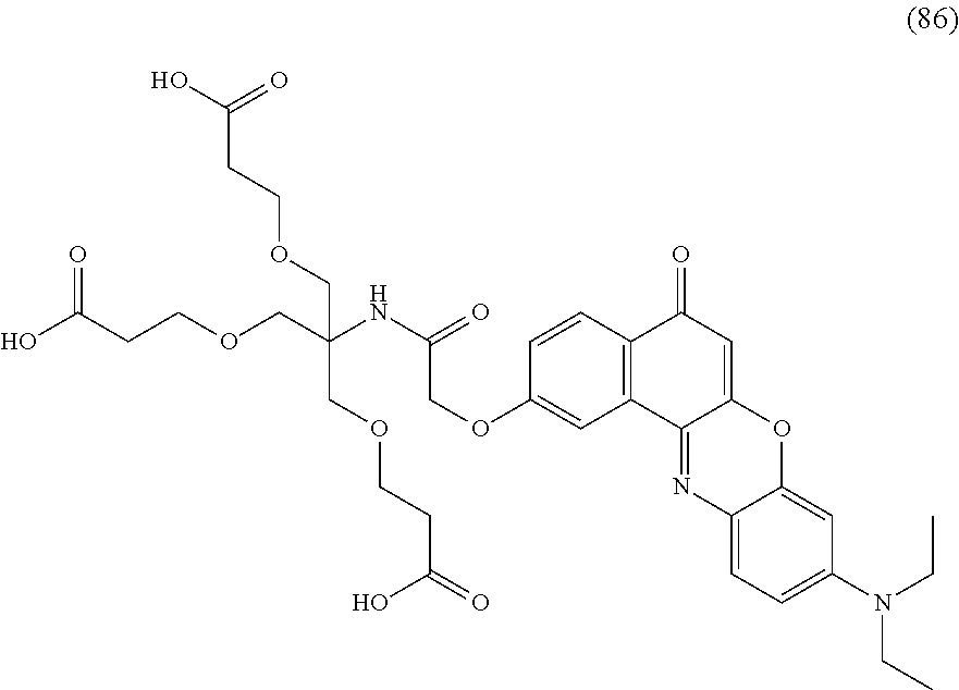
OC(CCOCC(COCCC(O)=O)(COCCC(=O)O)NC(COC1=CC2=C(C=C1)C(=O)C=C1C2=NC2=CC=C(N(CC)CC)C=C2O1)=O)=O
